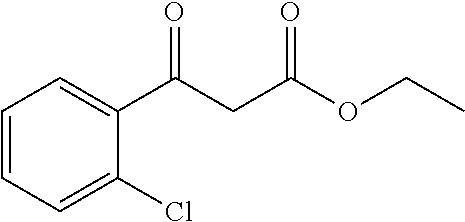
C1(C(CC(OCC)=O)=O)=CC=CC=C1Cl
